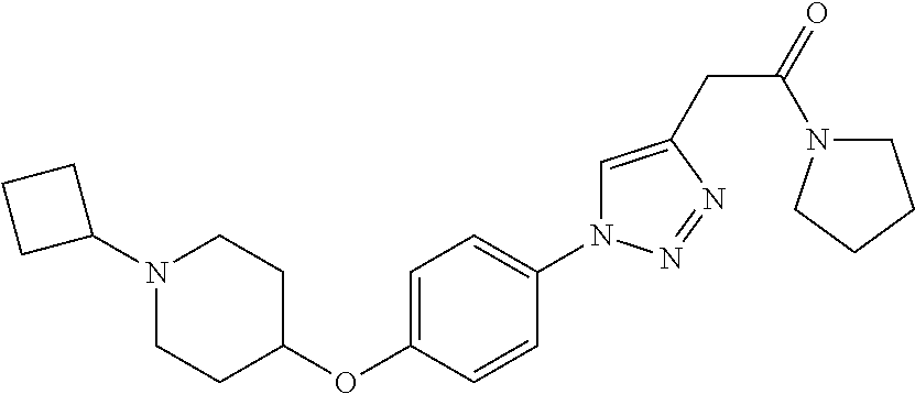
N1(C2CCC2)CCC(OC2=CC=C(N3C=C(CC(=O)N4CCCC4)N=N3)C=C2)CC1
